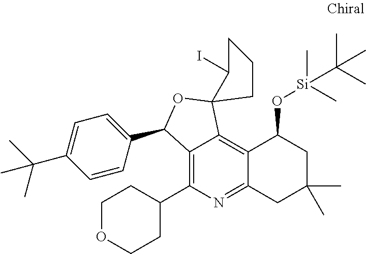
C12=C(C3CCOCC3)N=C3C(=C1C1(OC2C2=CC=C(C(C)(C)C)C=C2)C(I)CCC1)C(O[Si](C)(C)C(C)(C)C)CC(C)(C)C3
